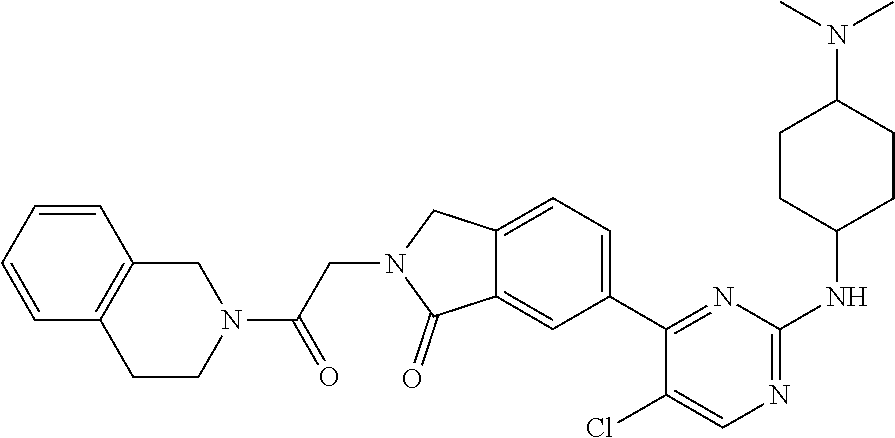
C12=CC=C(C3=NC(NC4CCC(N(C)C)CC4)=NC=C3Cl)C=C1C(=O)N(CC(N1CC3=C(C=CC=C3)CC1)=O)C2
